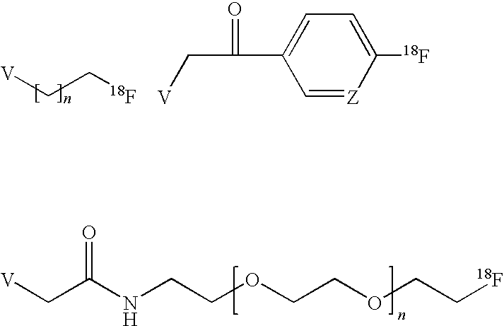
[V]CC[18F].[V]CC(C1=CC=C([18F])[Z]=C1)=O.[V]CC(NCCOCCOCC[18F])=O
